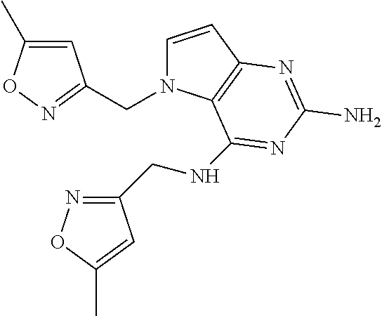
C1=CC2=C(N1CC1=NOC(C)=C1)C(NCC1=NOC(C)=C1)=NC(N)=N2
